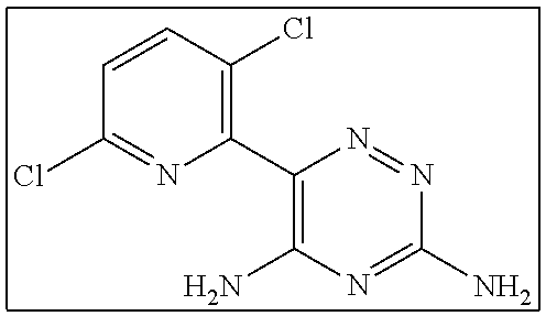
C1=CC(Cl)=C(C2=C(N)N=C(N)N=N2)N=C1Cl
